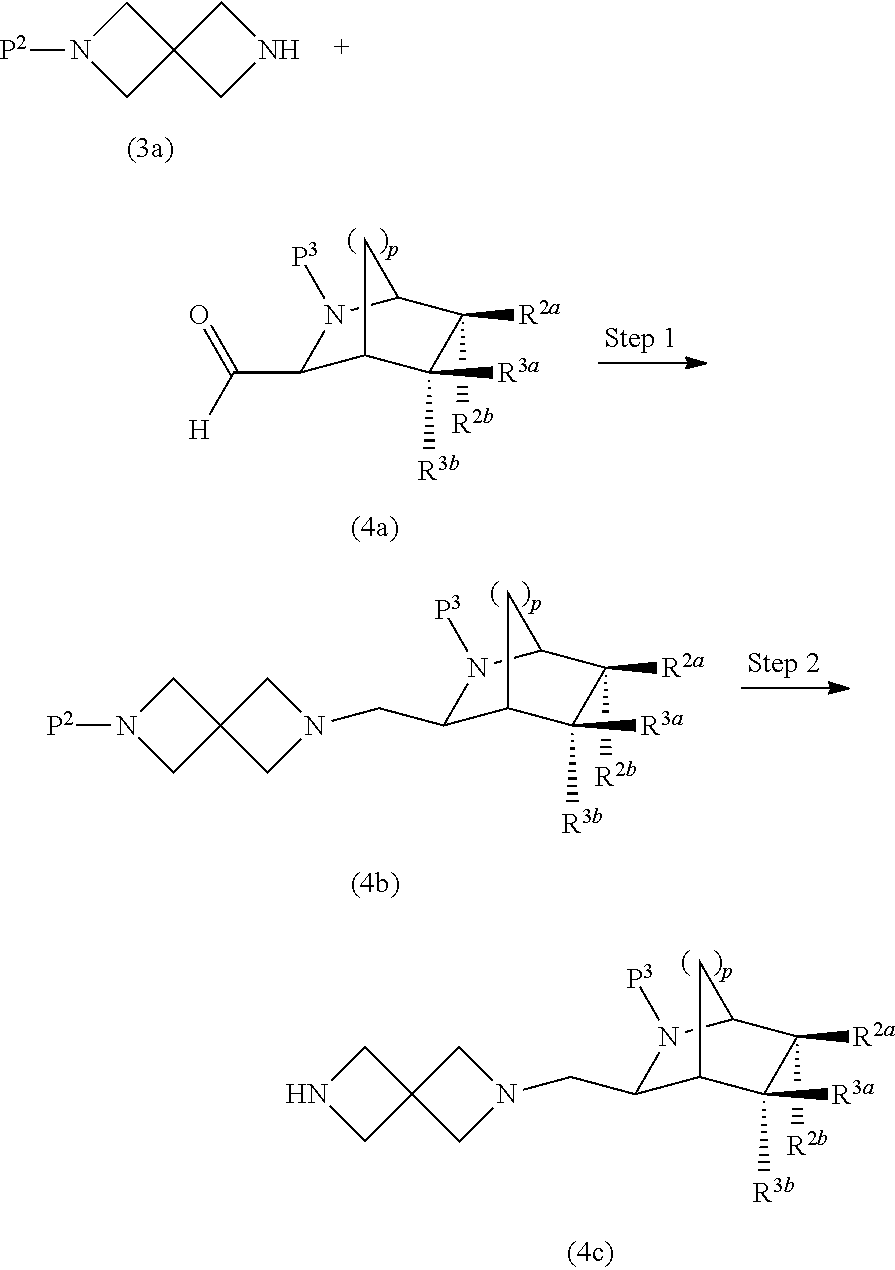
N1([P2])CC2(C1)CNC2.C1([R2b])([R2a])C([R3a])([R3b])C2CC1N([P3])C2CN1CC2(CNC2)C1.C1([R2b])([R2a])C([R3a])([R3b])C2C(C([H])=O)N([P3])C1C2.C1([R2b])([R2a])C([R3a])([R3b])C2CC1N([P3])C2CN1CC2(CN([P2])C2)C1
